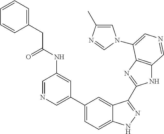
C1=C(C)N=CN1C1=CN=CC2=C1N=C(C1=NNC3=CC=C(C4=CN=CC(NC(CC5=CC=CC=C5)=O)=C4)C=C31)N2
